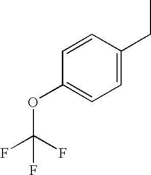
C1=CC(CC)=CC=C1OC(F)(F)F
